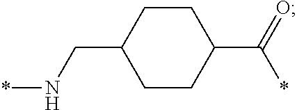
C1CC(C(=O)*)CCC1CN*
